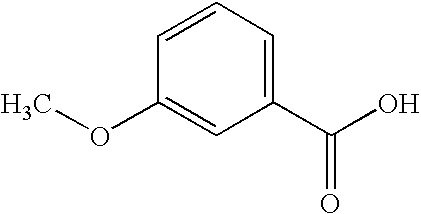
C1=CC=C(C(O)=O)C=C1OC
